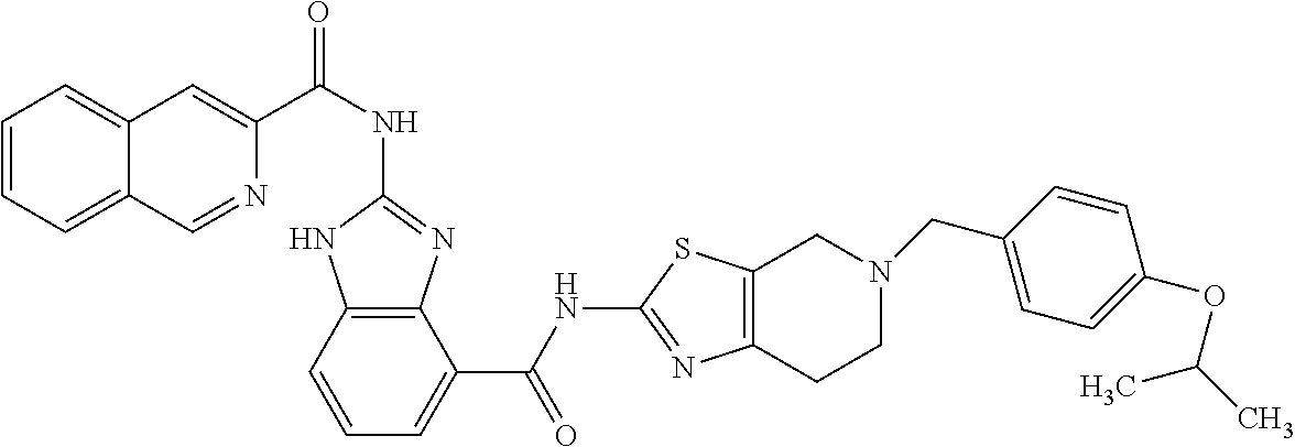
C1(NC(C2=CC3=CC=CC=C3C=N2)=O)=NC2=C(N1)C=CC=C2C(NC1=NC2=C(S1)CN(CC1=CC=C(OC(C)C)C=C1)CC2)=O
